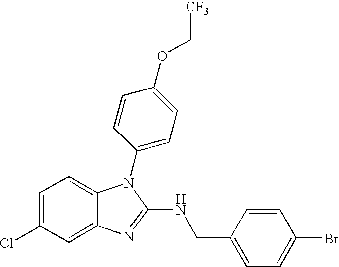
C1=C(Cl)C=C2C(=C1)N(C1=CC=C(OC[CF3])C=C1)C(NCC1=CC=C(Br)C=C1)=N2
